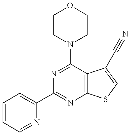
C1=CC=NC(C2=NC3=C(C(N4CCOCC4)=N2)C(C#N)=CS3)=C1
